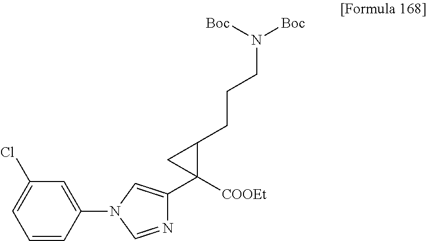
N1=CN(C2=CC(Cl)=CC=C2)C=C1C1([COOEt])C(CCCN([Boc])[Boc])C1
